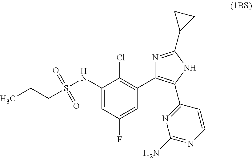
CCCS(NC1=CC(F)=CC(C2=C(C3=NC(N)=NC=C3)NC(C3CC3)=N2)=C1Cl)(=O)=O
